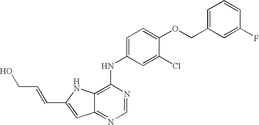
C1=C(COC2=CC=C(NC3=C4C(=NC=N3)C=C(C=CCO)N4)C=C2Cl)C=C(F)C=C1
